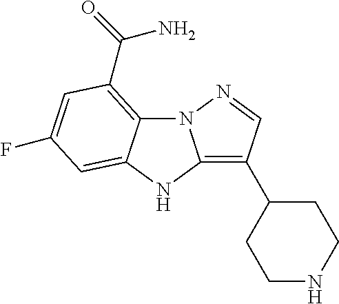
N12C3=C(C(=O)N)C=C(F)C=C3NC1=C(C1CCNCC1)C=N2
